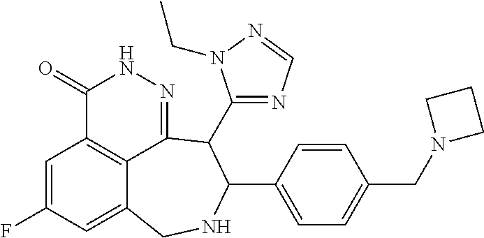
C1=C(F)C=C2C3=C1C(=O)NN=C3C(C1=NC=NN1CC)C(C1=CC=C(CN3CCC3)C=C1)NC2
